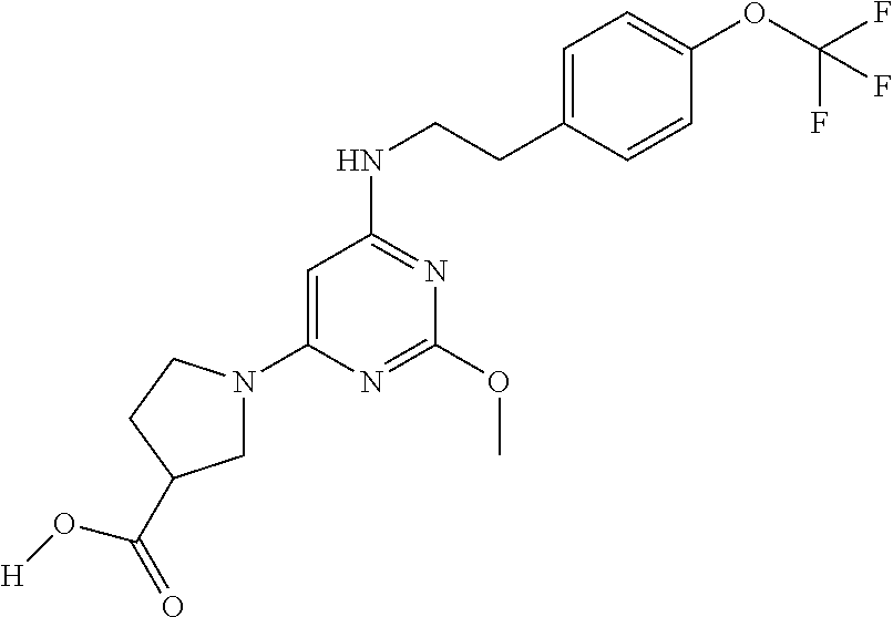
C1=C(CCNC2=NC(OC)=NC(N3CC(C(=O)O[H])CC3)=C2)C=CC(OC(F)(F)F)=C1
